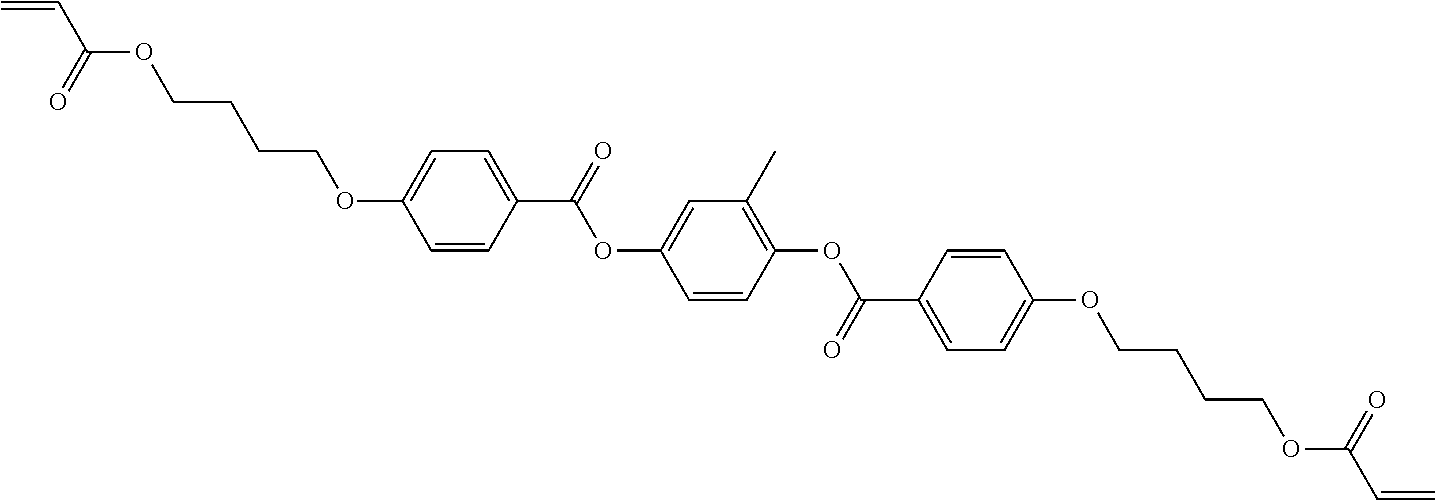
C1=CC(C(=O)OC2=CC(C)=C(OC(C3=CC=C(OCCCCOC(C=C)=O)C=C3)=O)C=C2)=CC=C1OCCCCOC(C=C)=O
